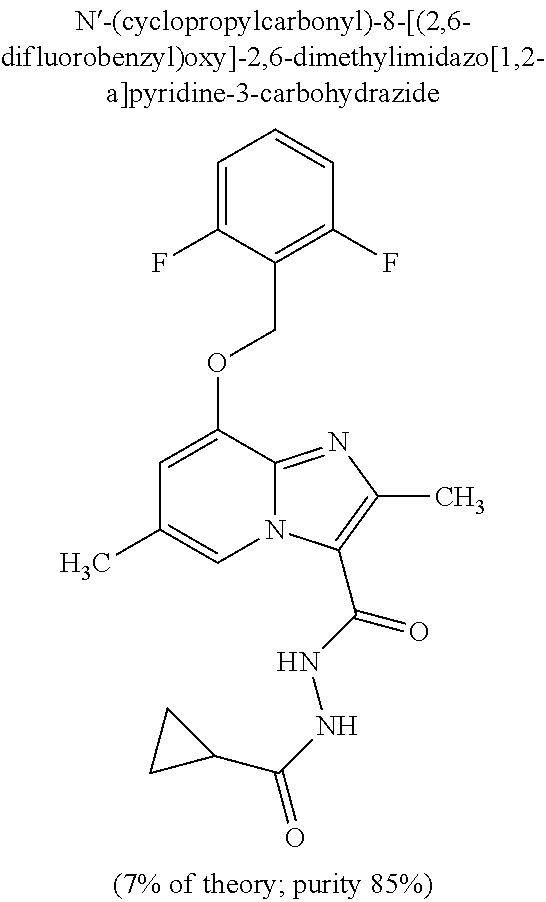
C1=C(F)C(COC2=CC(C)=CN3C2=NC(C)=C3C(NNC(=O)C2CC2)=O)=C(F)C=C1
